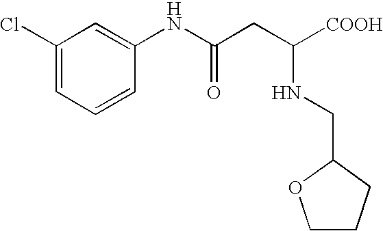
C1(Cl)=CC=CC(NC(CC([COOH])NCC2CCCO2)=O)=C1
